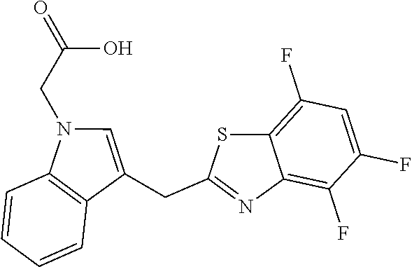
C1=CC=CC2=C1N(CC(O)=O)C=C2CC1=NC2=C(F)C(F)=CC(F)=C2S1
